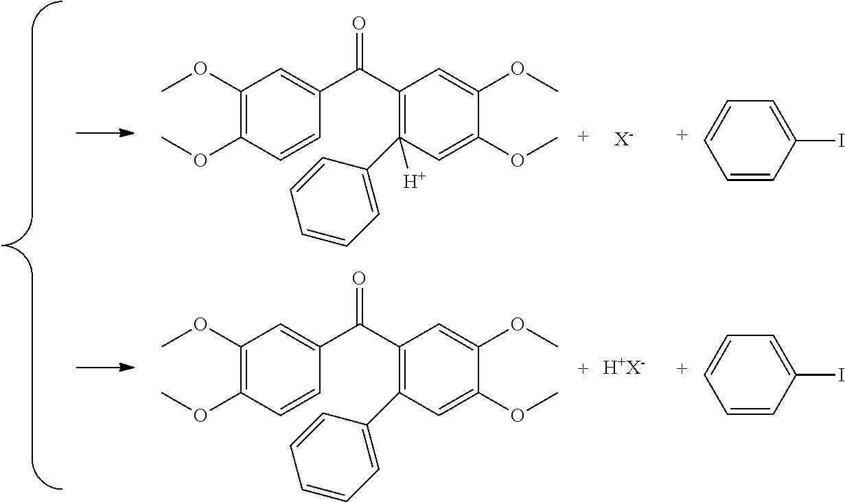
C1(OC)=C(OC)C=CC(C(C2=C(C3=CC=CC=C3)([H])C=C(OC)C(OC)=C2)=O)=C1.C1(OC)=C(OC)C=CC(C(C2=C(C3=CC=CC=C3)C=C(OC)C(OC)=C2)=O)=C1.[X-].[H+X-].C1=CC(I)=CC=[C+]1.C1=CC(I)=CC=[C+]1
